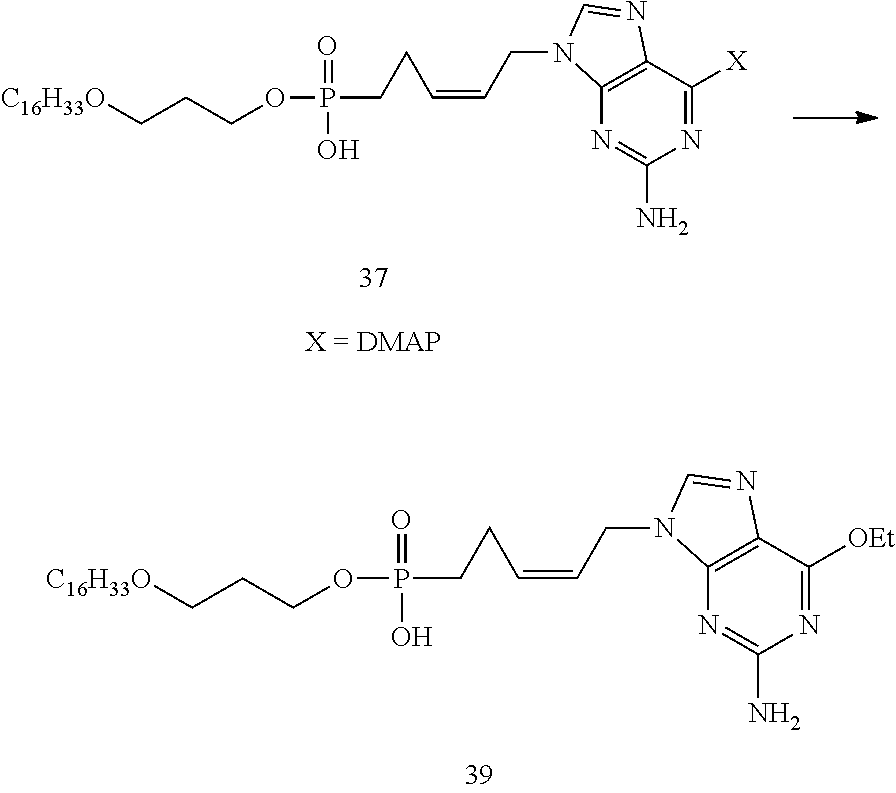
C12=C(C([OEt])=NC(N)=N1)N=CN2CC=CCCP(=O)(OCCC[C16H33O])O.C12=C(C([X])=NC(N)=N1)N=CN2CC=CCCP(=O)(OCCC[C16H33O])O
